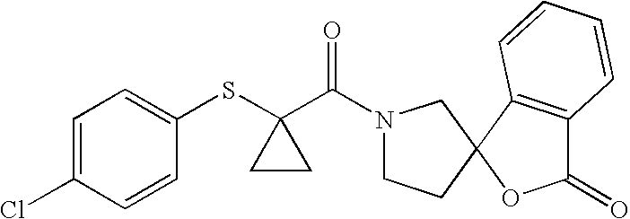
C1=C(Cl)C=CC(SC2(C(=O)N3CCC4(C3)OC(=O)C3=C4C=CC=C3)CC2)=C1
